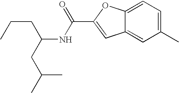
C1(C)=CC=C2C(=C1)C=C(C(=O)NC(CC(C)C)CCC)O2
